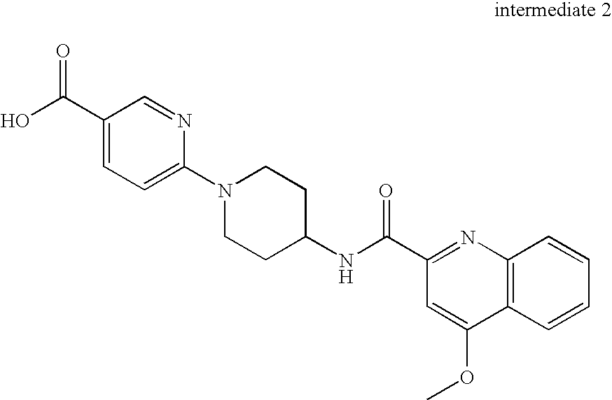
C1(C(O)=O)=CC=C(N2CCC(NC(=O)C3=NC4=C(C=CC=C4)C(OC)=C3)CC2)N=C1
